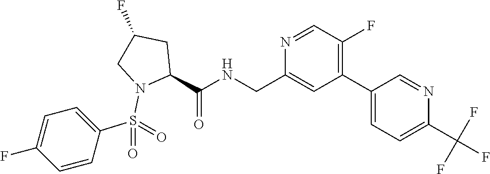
N1=CC(F)=C(C2=CC=C(C(F)(F)F)N=C2)C=C1CNC(C1N(S(C2=CC=C(F)C=C2)(=O)=O)CC(F)C1)=O
